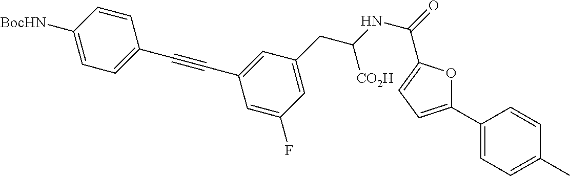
C1=C(CC(NC(=O)C2=CC=C(C3=CC=C(C)C=C3)O2)[CO2H])C=C(C#CC2=CC=C([BocHN])C=C2)C=C1F
